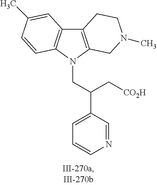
C12=C(N(CC(C3=CC=CN=C3)C[CO2H])C3=C1C=C(C)C=C3)CN(C)CC2
